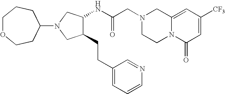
C12=CC([CF3])=CC(=O)N1CCN(CC(NC1C(CCC3=CC=CN=C3)CN(C3CCOCCC3)C1)=O)C2
